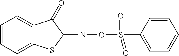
C1=CC=C2C(=C1)C(=O)C(=NOS(C1=CC=CC=C1)(=O)=O)S2
